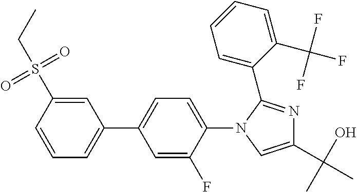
C1(C2=CC=CC(S(CC)(=O)=O)=C2)=CC=C(N2C(C3=CC=CC=C3C(F)(F)F)=NC(C(O)(C)C)=C2)C(F)=C1
